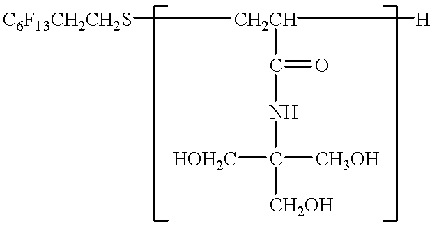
[C6F13CH2CH2S][CH2CH]([H])C(NC([CH3OH])([CH2OH])[HOH2C])=O
